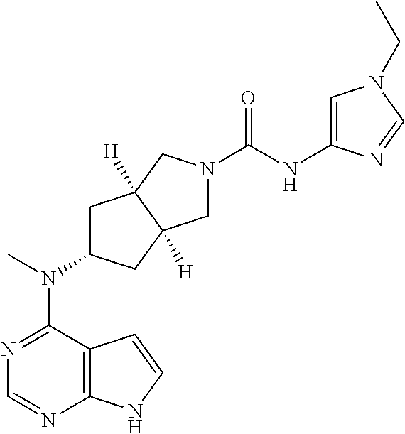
N1=C(N(C2CC3([H])C([H])(C2)CN(C(NC2=CN(CC)C=N2)=O)C3)C)C2=C(N=C1)NC=C2
